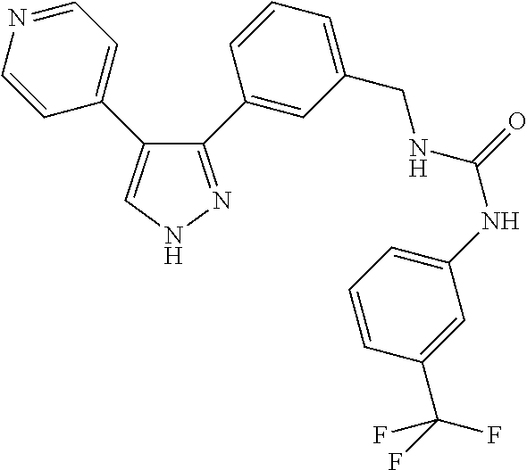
C1(C2=CC(CNC(NC3=CC=CC(C(F)(F)F)=C3)=O)=CC=C2)=NNC=C1C1=CC=NC=C1
